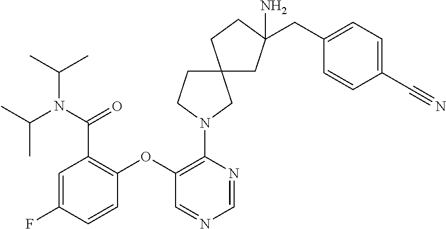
C12(CCN(C3=C(OC4=C(C(N(C(C)C)C(C)C)=O)C=C(F)C=C4)C=NC=N3)C1)CC(CC1=CC=C(C#N)C=C1)(N)CC2
